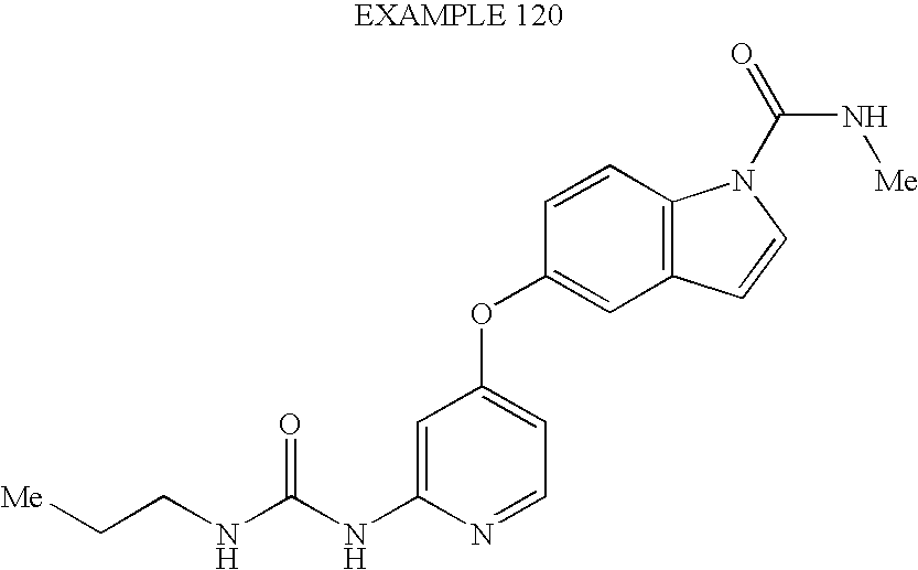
C(NC(NC1=CC(OC2=CC3=C(C=C2)N(C(=O)N[Me])C=C3)=CC=N1)=O)C[Me]
